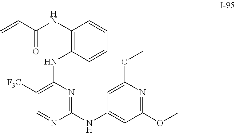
C=CC(=O)NC1=C(NC2=C([F3C])C=NC(NC3=CC(OC)=NC(OC)=C3)=N2)C=CC=C1
